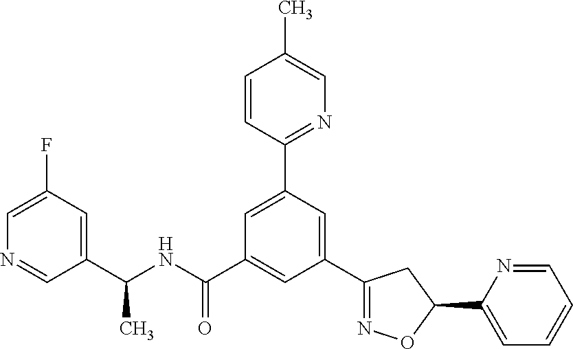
C1(C(NC(C2=CC(C3=NOC(C4=CC=CC=N4)C3)=CC(C3=NC=C(C)C=C3)=C2)=O)C)=CC(F)=CN=C1
